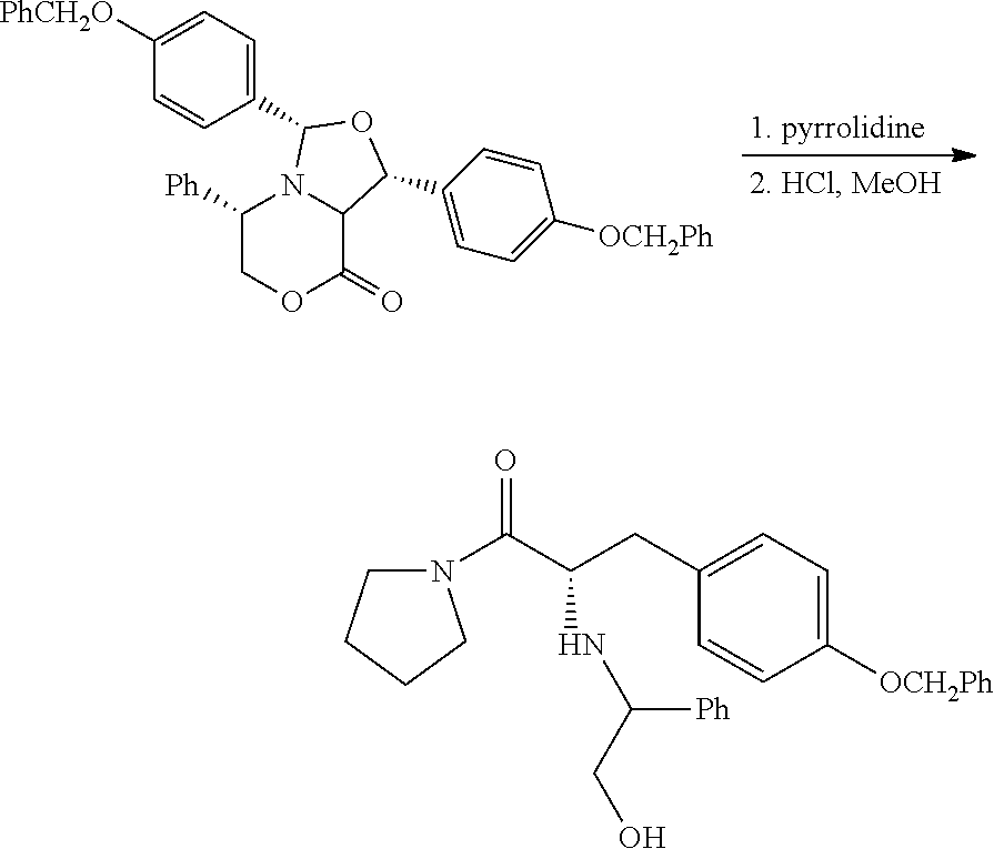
C1(C2N3C([Ph])COC(=O)C3C(C3=CC=C([OCH2Ph])C=C3)O2)=CC=C([PhCH2O])C=C1.N1(C(C(CC2=CC=C([OCH2Ph])C=C2)NC(CO)[Ph])=O)CCCC1
